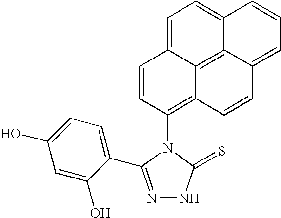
N1=C(C2=CC=C(O)C=C2O)N(C2=C3C4=C5C(=CC=CC5=CC=C4C=C2)C=C3)C(=S)N1
